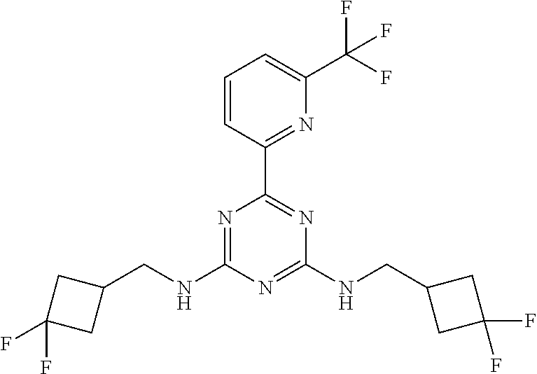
N1=C(NCC2CC(F)(F)C2)N=C(NCC2CC(F)(F)C2)N=C1C1=NC(C(F)(F)F)=CC=C1
